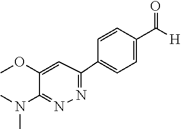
C1(N(C)C)=NN=C(C2=CC=C(C([H])=O)C=C2)C=C1OC
